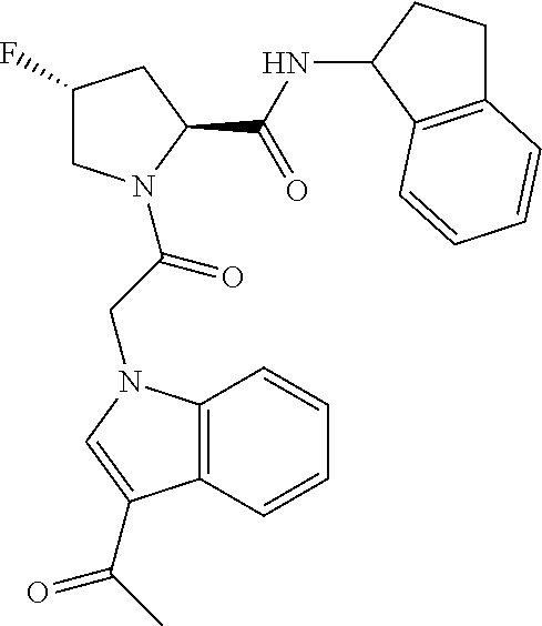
C1(F)CN(C(CN2C3=C(C=CC=C3)C(C(C)=O)=C2)=O)C(C(NC2CCC3=C2C=CC=C3)=O)C1
